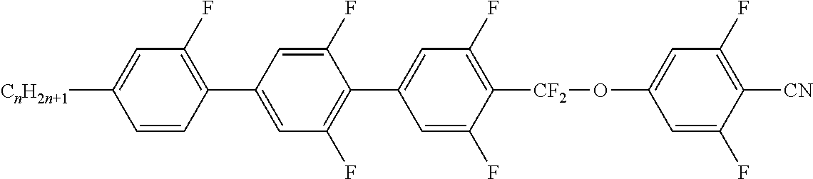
C1=C(C2=C(F)C=C([CnH2n+1])C=C2)C=C(F)C(C2=CC(F)=C([CF2]OC3=CC(F)=C([CN])C(F)=C3)C(F)=C2)=C1F
